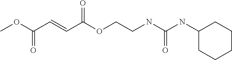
COC(C=CC(OCCNC(NC1CCCCC1)=O)=O)=O
